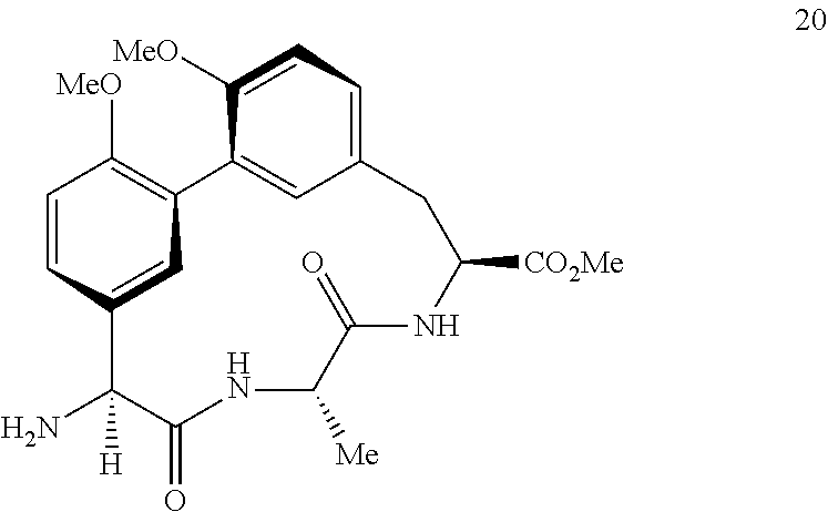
NC1([H])C(=O)NC([Me])C(=O)NC([CO2Me])CC2=CC=C([MeO])C(=C2)C2=C([MeO])C=CC1=C2
